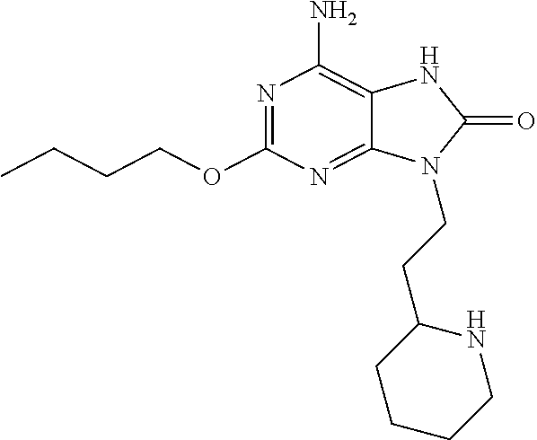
N1=C(OCCCC)N=C2C(=C1N)NC(=O)N2CCC1NCCCC1
